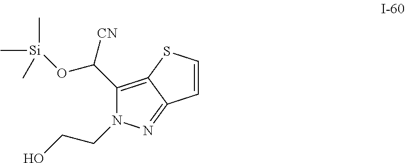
C1(C(O[Si](C)(C)C)[CN])=C2C(=NN1CCO)C=CS2
